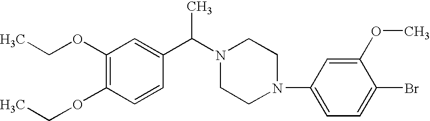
C1(OCC)=C(OCC)C=CC(C(N2CCN(C3=CC=C(Br)C(OC)=C3)CC2)C)=C1
